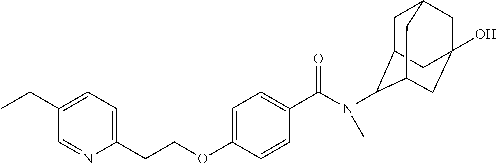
C1C2C(N(C(C3=CC=C(OCCC4=CC=C(CC)C=N4)C=C3)=O)C)C3CC(O)(CC1C3)C2
